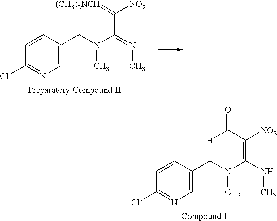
C1=C(CN(C(=NC)C([NO2])=[(CH3)2NCH])C)C=CC(Cl)=N1.C1=C(CN(C(NC)=C([NO2])C([H])=O)C)C=CC(Cl)=N1
